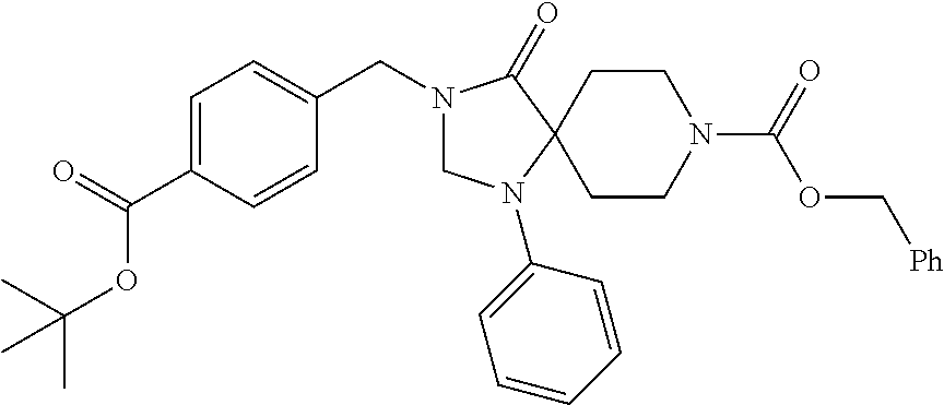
C1=C(C(=O)OC(C)(C)C)C=CC(CN2CN(C3=CC=CC=C3)C3(C2=O)CCN(C(=O)OC[Ph])CC3)=C1
